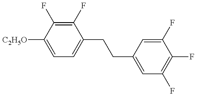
C1=C([C2H5O])C(F)=C(F)C(CCC2=CC(F)=C(F)C(F)=C2)=C1
